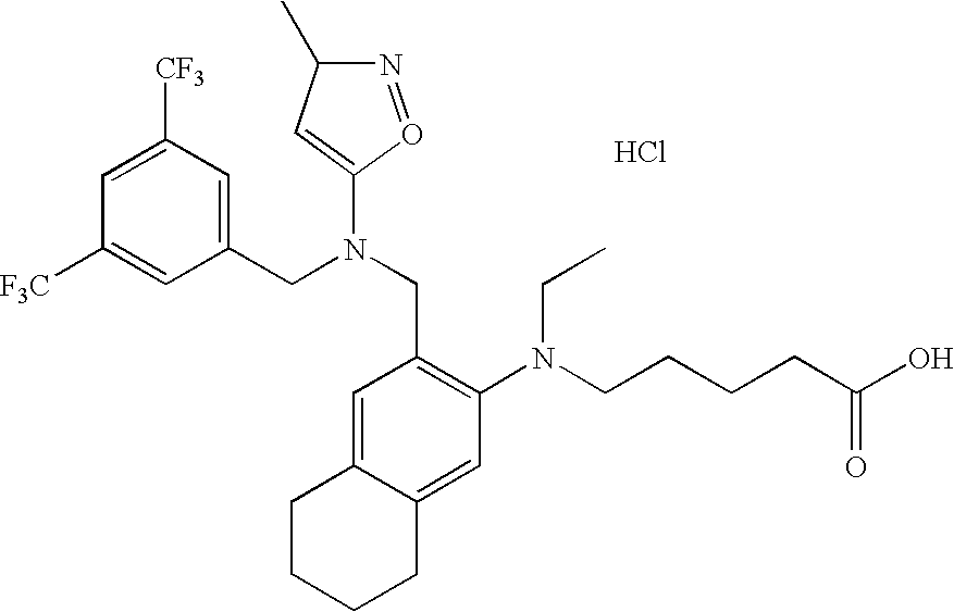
C1=C([CF3])C=C(CN(CC2=C(N(CCCCC(O)=O)CC)C=C3C(=C2)CCCC3)C2=CC(C)N=O2)C=C1[F3C].Cl
